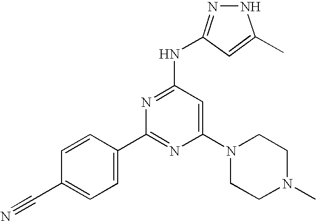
C1=C(C#N)C=CC(C2=NC(N3CCN(C)CC3)=CC(NC3=NNC(C)=C3)=N2)=C1
